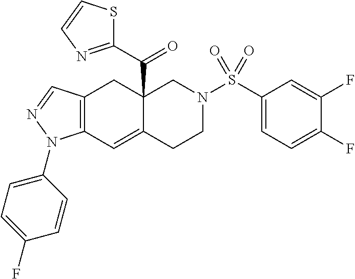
C12(C(C3=NC=CS3)=O)C(=CC3=C(C1)C=NN3C1=CC=C(F)C=C1)CCN(S(C1=CC=C(F)C(F)=C1)(=O)=O)C2
